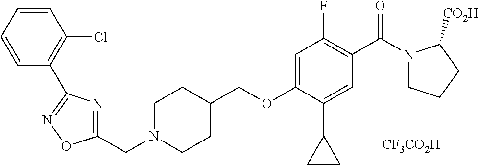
[CF3CO2H].C(OC1=CC(F)=C(C(=O)N2CCCC2[CO2H])C=C1C1CC1)C1CCN(CC2=NC(C3=C(Cl)C=CC=C3)=NO2)CC1
